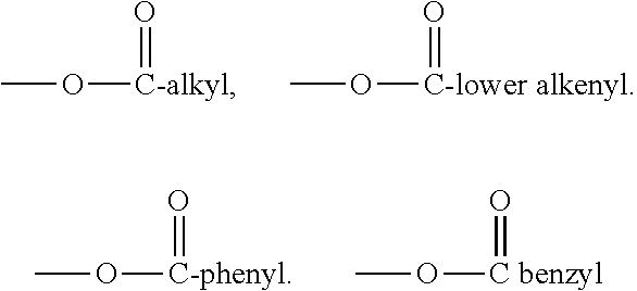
CO[C-alkyl]=O.CO[C-lower alkenyl]=O.CO[C-phenyl]=O.CO[C benzyl]=O
